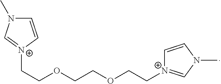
C1=C[N+](CCOCCOCC[N+]2=CN(C)C=C2)=CN1C
